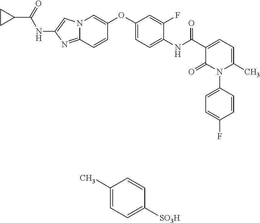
N12C(=NC(NC(C3CC3)=O)=C1)C=CC(OC1=CC=C(NC(=O)C3=CC=C(C)N(C4=CC=C(F)C=C4)C3=O)C(F)=C1)=C2.C1(C)=CC=C([SO3H])C=C1
